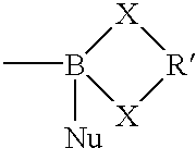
[X]1B(C)([Nu])[X][R]1
